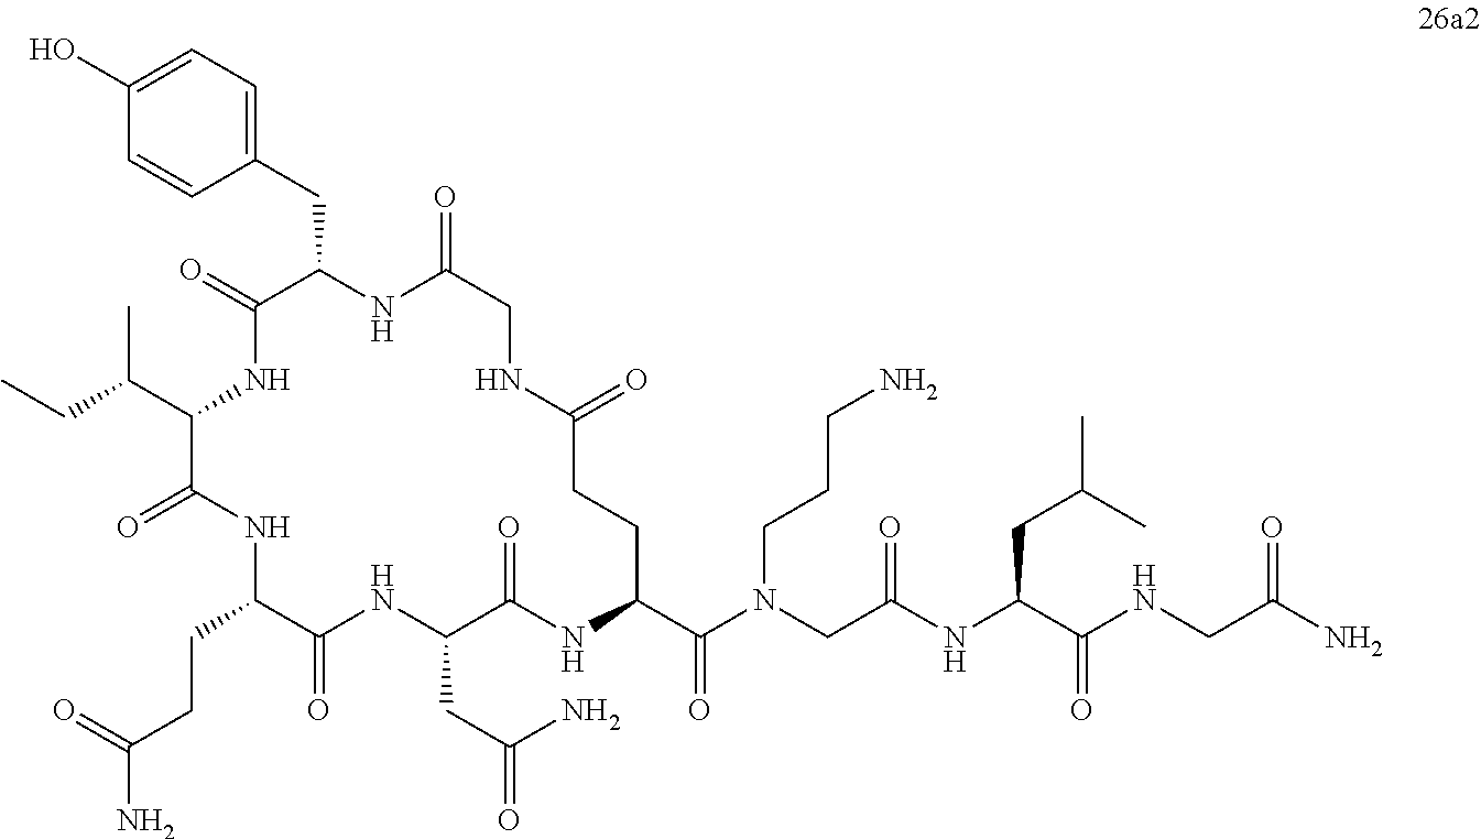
C1(CC2NC(=O)CNC(=O)CCC(C(N(CC(NC(CC(C)C)C(NCC(N)=O)=O)=O)CCCN)=O)NC(=O)C(CC(=O)N)NC(=O)C(CCC(=O)N)NC(=O)C(C(C)CC)NC2=O)=CC=C(O)C=C1
